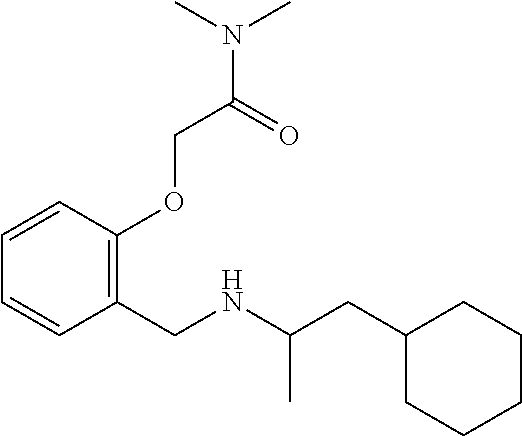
C1C(CC(NCC2=C(OCC(N(C)C)=O)C=CC=C2)C)CCCC1
